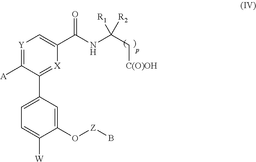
[Y]1=C([A])C(C2=CC=C([W])C(O[Z]B)=C2)=[X]C(C(=O)NC(C[C(O)OH])([R1])[R2])=C1
